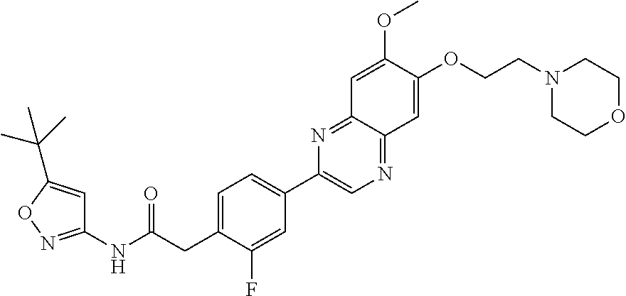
C1=C(CC(NC2=NOC(C(C)(C)C)=C2)=O)C(F)=CC(C2=CN=C3C(=N2)C=C(OC)C(OCCN2CCOCC2)=C3)=C1
